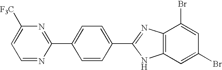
N1=C(C2=CC=C(C3=NC4=C(N3)C=C(Br)C=C4Br)C=C2)N=CC=C1[F3C]
